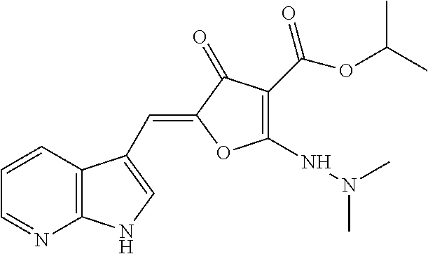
C1=CC2=C(N=C1)NC=C2C=C1C(=O)C(C(=O)OC(C)C)=C(NN(C)C)O1
